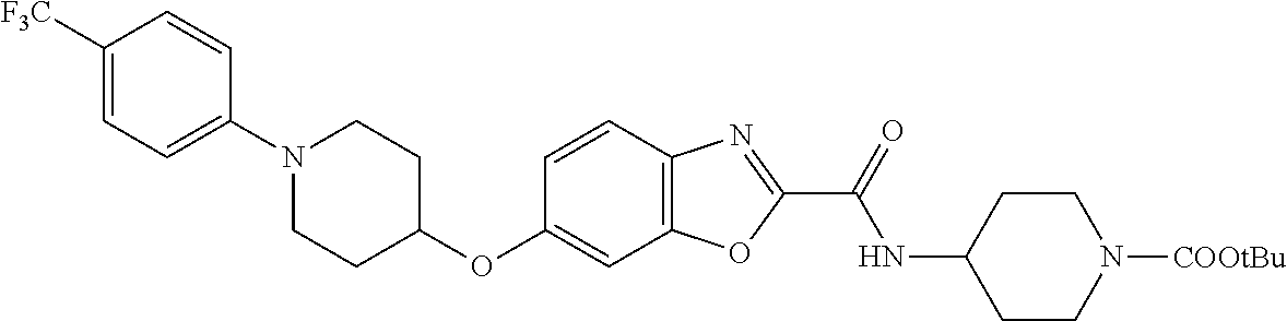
C1([F3C])=CC=C(N2CCC(OC3=CC4=C(C=C3)N=C(C(=O)NC3CCN([COOtBu])CC3)O4)CC2)C=C1
